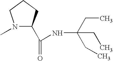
N1(C)C(C(=O)NC(CC)(CC)CC)CCC1
